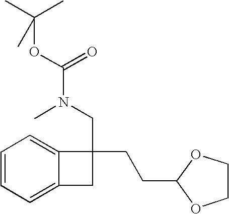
C1=CC=C2C(=C1)C(CCC1OCCO1)(CN(C)C(=O)OC(C)(C)C)C2
